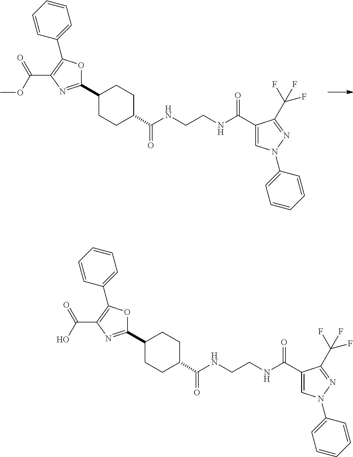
C1(C2=NC(C(OC)=O)=C(C3=CC=CC=C3)O2)CCC(C(NCCNC(C2=CN(C3=CC=CC=C3)N=C2C(F)(F)F)=O)=O)CC1.C1(C2=NC(C(O)=O)=C(C3=CC=CC=C3)O2)CCC(C(NCCNC(C2=CN(C3=CC=CC=C3)N=C2C(F)(F)F)=O)=O)CC1
